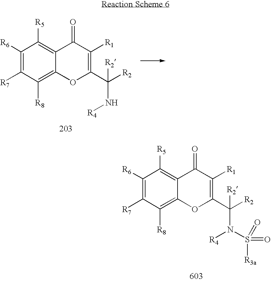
C1([R6])=C([R7])C([R8])=C2C(=C1[R5])C(=O)C([R1])=C(C([R2])(N[R4])[R2])O2.C1([R6])=C([R7])C([R8])=C2C(=C1[R5])C(=O)C([R1])=C(C([R2])(N([R4])S(=O)([R3a])=O)[R2])O2
